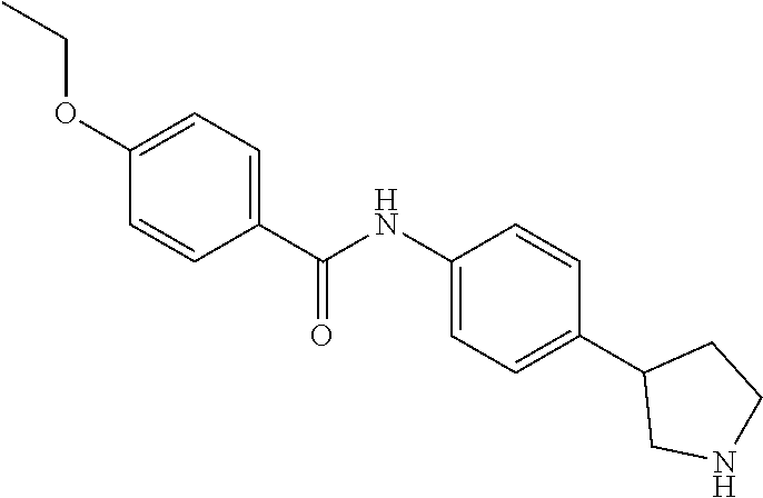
C1(NC(C2=CC=C(OCC)C=C2)=O)=CC=C(C2CNCC2)C=C1
